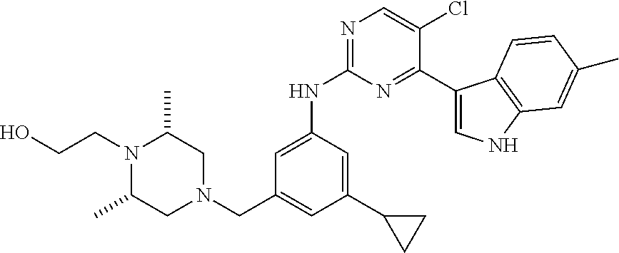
C1=C(NC2=NC=C(Cl)C(C3=CNC4=C3C=CC(C)=C4)=N2)C=C(C2CC2)C=C1CN1CC(C)N(CCO)C(C)C1
